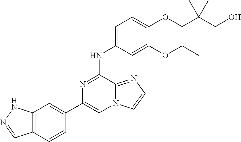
C1(C2=CC3=C(C=C2)C=NN3)=CN2C(=NC=C2)C(NC2=CC=C(OCC(CO)(C)C)C(OCC)=C2)=N1
